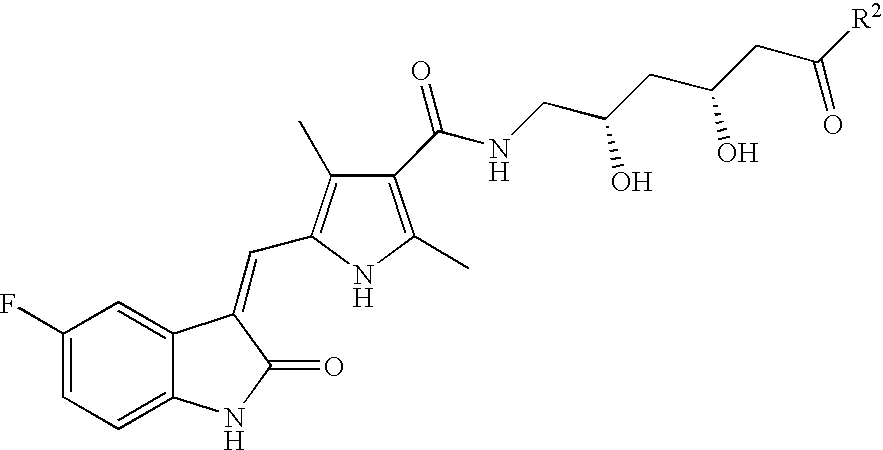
C1(F)=CC=C2C(=C1)C(=CC1=C(C)C(C(NCC(CC(CC([R2])=O)O)O)=O)=C(C)N1)C(=O)N2
